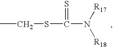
CCSC(N([R17])[R18])=S
